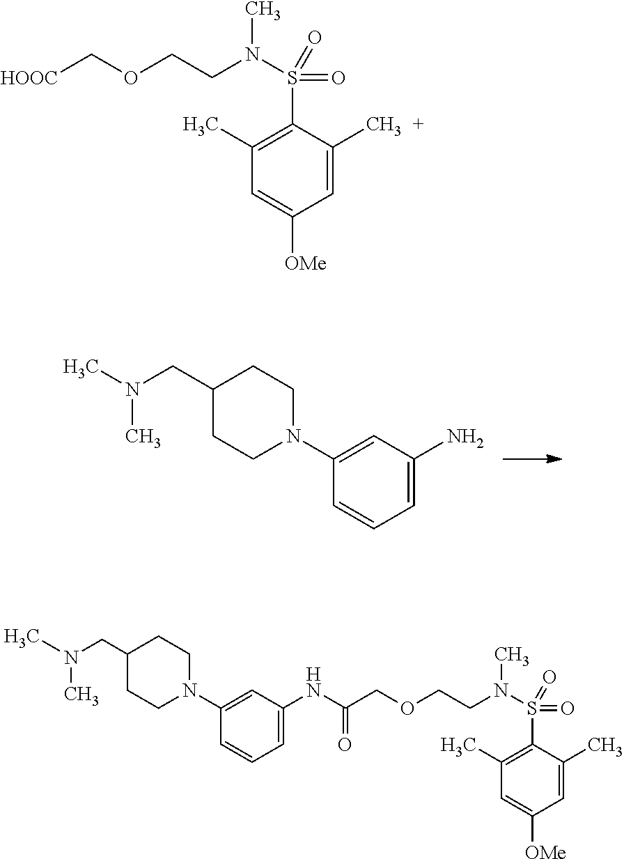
C1=C(N)C=C(N2CCC(CN(C)C)CC2)C=C1.C1=C(C)C(S(N(CCOC[HOOC])C)(=O)=O)=C(C)C=C1[OMe].C1=C(C)C(S(N(CCOCC(NC2=CC=CC(N3CCC(CN(C)C)CC3)=C2)=O)C)(=O)=O)=C(C)C=C1[OMe]
